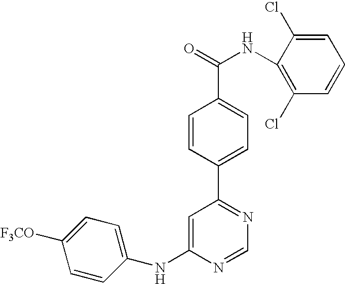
C1(NC2=CC(C3=CC=C(C(=O)NC4=C(Cl)C=CC=C4Cl)C=C3)=NC=N2)=CC=C([F3CO])C=C1
